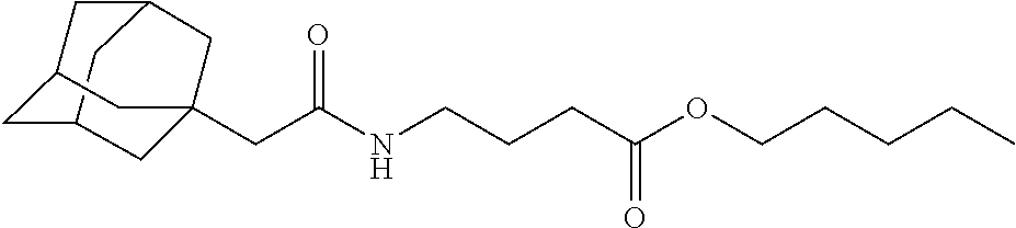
C12CC3CC(C1)CC(CC(NCCCC(OCCCCC)=O)=O)(C3)C2
